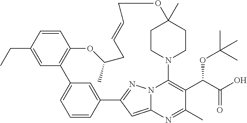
C1=CC(CC)=CC2=C1OC(C)CC=CCOC1(C)CCN(C3=C(C(OC(C)(C)C)C(=O)O)C(C)=NC4=CC(=NN43)C3=CC2=CC=C3)CC1
